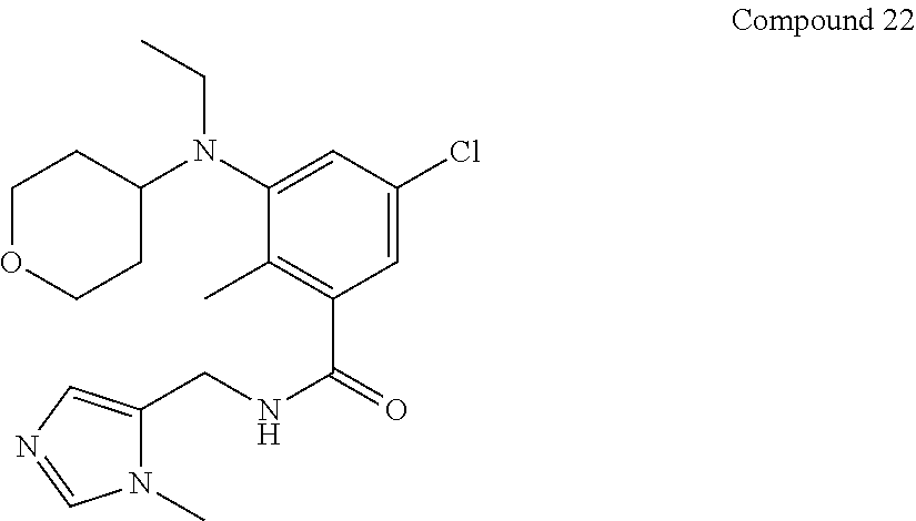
C1OCCC(N(C2=CC(Cl)=CC(C(=O)NCC3=CN=CN3C)=C2C)CC)C1
